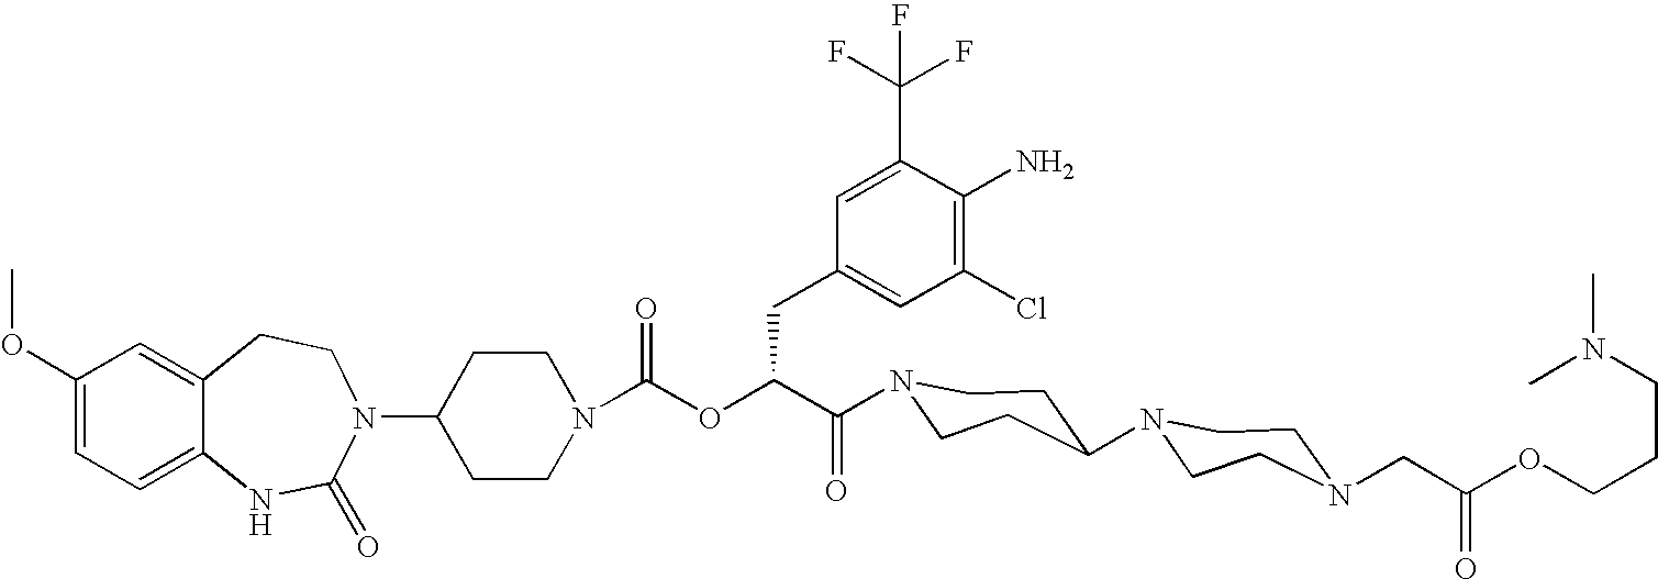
C12=CC(OC)=CC=C1NC(=O)N(C1CCN(C(OC(C(=O)N3CCC(N4CCN(CC(OCCCN(C)C)=O)CC4)CC3)CC3=CC(Cl)=C(N)C(C(F)(F)F)=C3)=O)CC1)CC2
